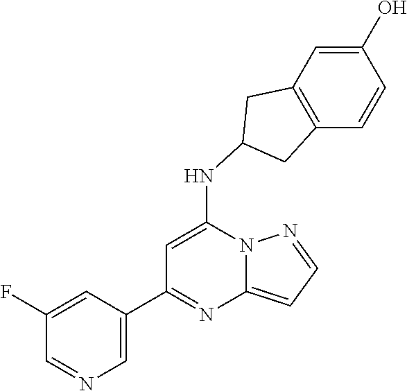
C1(C2=NC3=CC=NN3C(NC3CC4=C(C=CC(O)=C4)C3)=C2)=CN=CC(F)=C1
